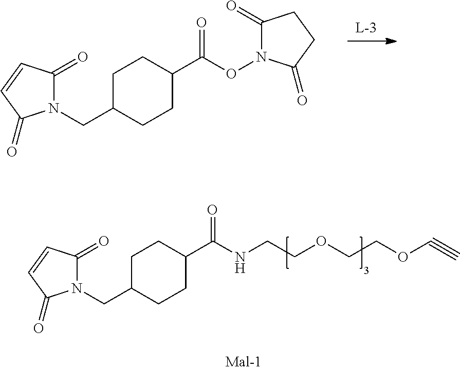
N1(CC2CCC(C(ON3C(=O)CCC3=O)=O)CC2)C(=O)C=CC1=O.N1(CC2CCC(C(=O)NCCOCCOC#C)CC2)C(=O)C=CC1=O
